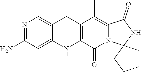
N1=C(N)C=C2C(=C1)CC1=C(N2)C(=O)N2C(=C1C)C(=O)NC21CCCC1
